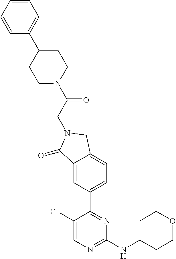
C1(Cl)=CN=C(NC2CCOCC2)N=C1C1=CC=C2C(=C1)C(=O)N(CC(=O)N1CCC(C3=CC=CC=C3)CC1)C2
